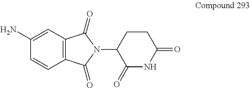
C12=C(C(=O)N(C3C(=O)NC(=O)CC3)C1=O)C=C(N)C=C2
